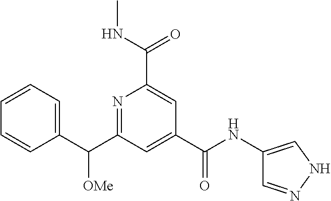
N1=C(C(C2=CC=CC=C2)[OMe])C=C(C(NC2=CNN=C2)=O)C=C1C(NC)=O
